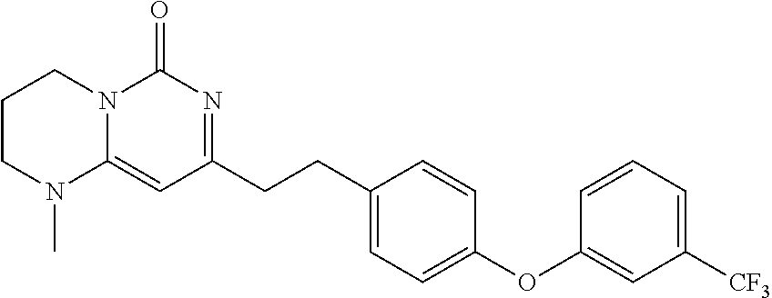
C1(CCC2=NC(=O)N3C(=C2)N(C)CCC3)=CC=C(OC2=CC([CF3])=CC=C2)C=C1
